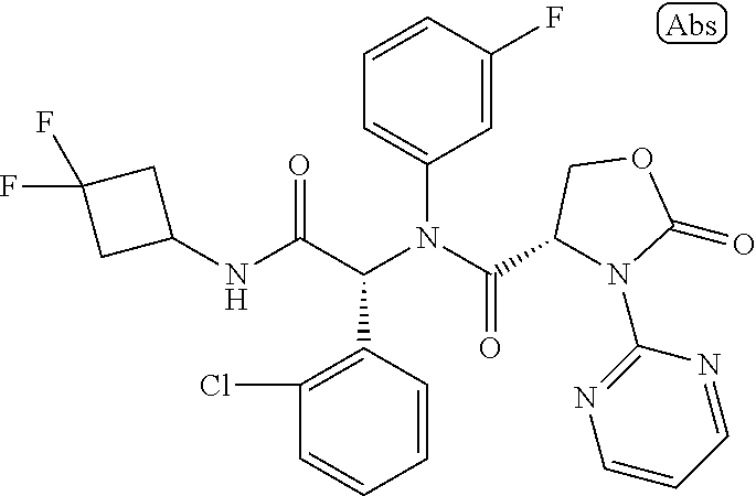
C1=CC(F)=CC(N(C(C2N(C3=NC=CC=N3)C(=O)OC2)=O)C(C(NC2CC(F)(F)C2)=O)C2=C(Cl)C=CC=C2)=C1
